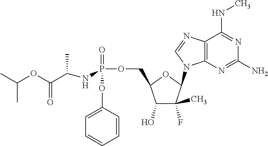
C1(O)C(C)(F)C(N2C3=C(N=C2)C(NC)=NC(N)=N3)OC1COP(=O)(OC1=CC=CC=C1)NC(C(OC(C)C)=O)C
